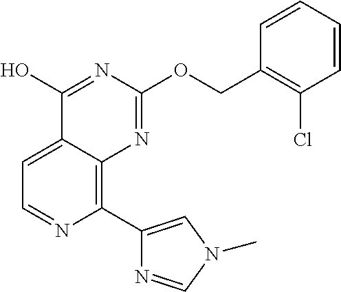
C1=C2C(=C(C3=CN(C)C=N3)N=C1)N=C(OCC1=C(Cl)C=CC=C1)N=C2O
